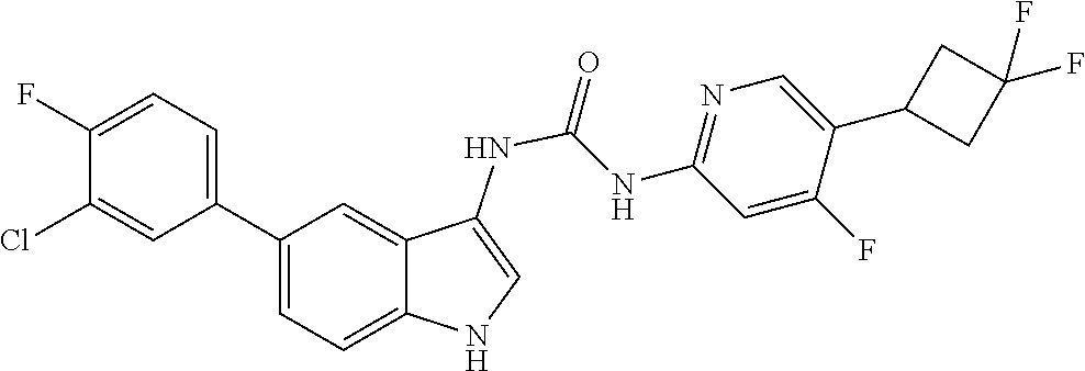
C1=C(C2CC(F)(F)C2)C(F)=CC(NC(=O)NC2=CNC3=CC=C(C4=CC=C(F)C(Cl)=C4)C=C23)=N1
